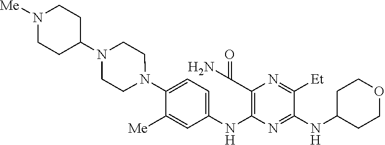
C1(N2CCN(C3CCN([Me])CC3)CC2)=CC=C(NC2=C(C(N)=O)N=C([Et])C(NC3CCOCC3)=N2)C=C1[Me]
